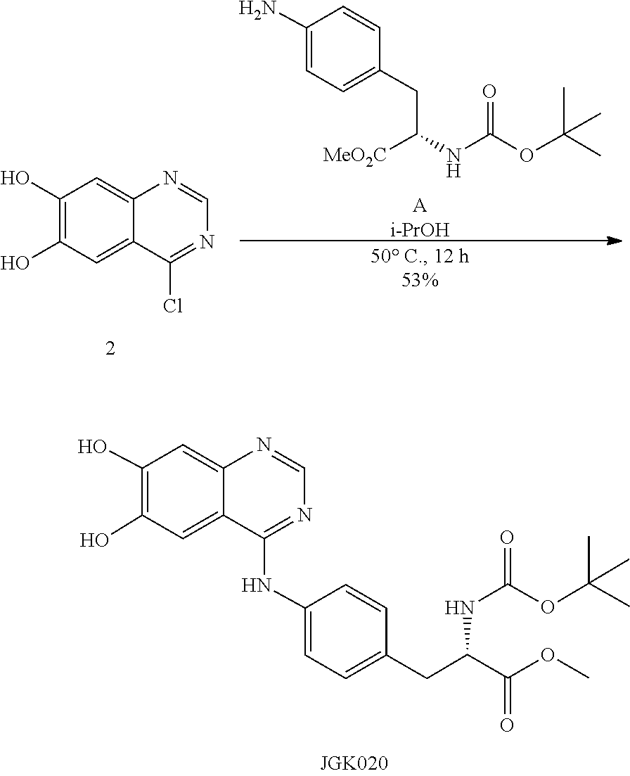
N(C(OC(C)(C)C)=O)C(CC1=CC=C(N)C=C1)[MeO2C].[Ai-PrOH].C1=NC2=CC(O)=C(O)C=C2C(Cl)=N1.C1=NC2=CC(O)=C(O)C=C2C(NC2=CC=C(CC(C(=O)OC)NC(OC(C)(C)C)=O)C=C2)=N1
